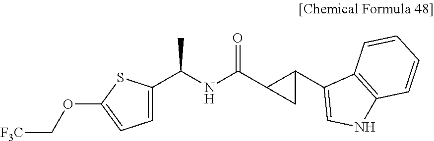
C(NC(=O)C1CC1C1=CNC2=C1C=CC=C2)(C)C1=CC=C(OC[F3C])S1
